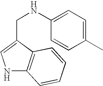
N1C2=C(C(CNC3=CC=C(C)C=C3)=C1)C=CC=C2
